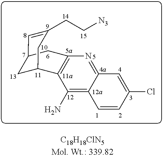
C1=CC(Cl)=CC2=NC3=C(C(N)=C12)C1CC(C=C(CC[N3])C1)C3
